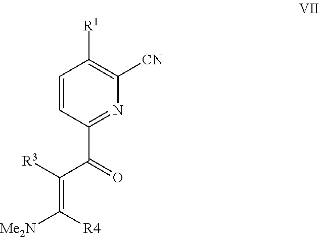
C1=CC(C(C(=C([R4])[Me2N])[R3])=O)=NC([CN])=C1[R1]
